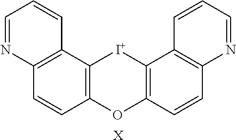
C12=C(C3=C(C=C1)OC1=C([I+]3)C3=C(C=C1)N=CC=C3)C=CC=N2.[X]
